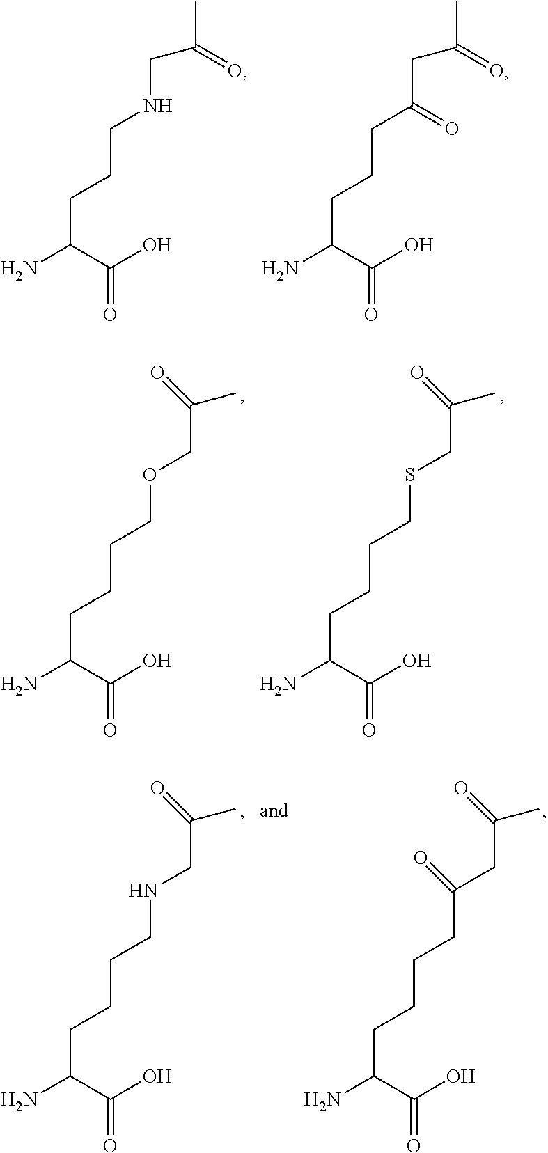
NC(C(O)=O)CCCNCC(C)=O.NC(C(O)=O)CCCC(CC(C)=O)=O.NC(C(O)=O)CCCCOCC(C)=O.NC(C(O)=O)CCCCSCC(C)=O.NC(C(O)=O)CCCCNCC(C)=O.NC(C(O)=O)CCCCC(CC(C)=O)=O
